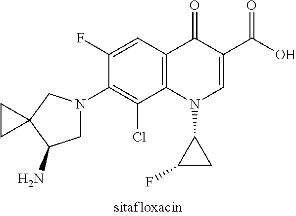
C12=C(C=C(F)C(N3CC(N)C4(C3)CC4)=C1Cl)C(=O)C(C(O)=O)=CN2C1C(F)C1
